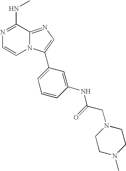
N1=C(NC)C2=NC=C(C3=CC=CC(NC(=O)CN4CCN(C)CC4)=C3)N2C=C1
